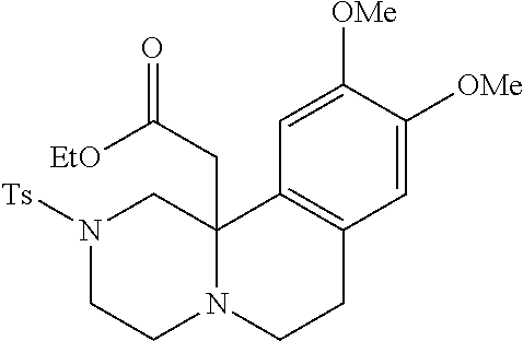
C1=C([OMe])C([OMe])=CC2=C1CCN1C2(CC(=O)[EtO])CN([Ts])CC1
